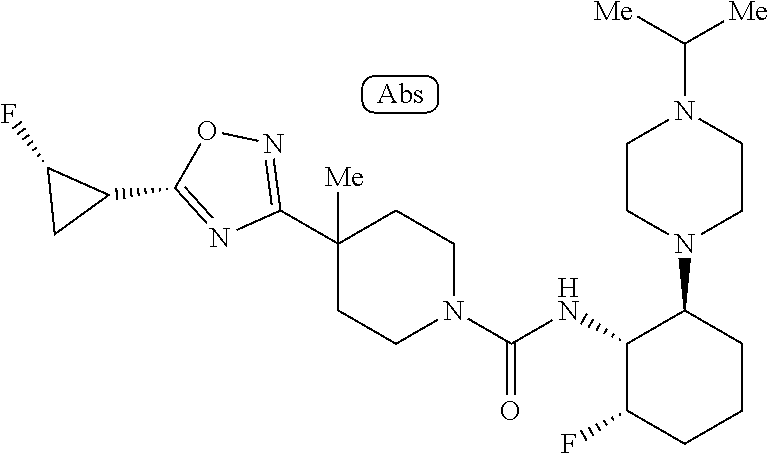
C1([Me])(C2=NOC(C3C(F)C3)=N2)CCN(C(NC2C(N3CCN(C([Me])[Me])CC3)CCCC2F)=O)CC1
